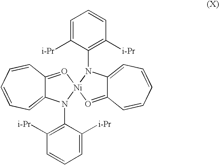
C12=O[Ni]3(N(C4=C([i-Pr])C=CC=C4[i-Pr])C1=CC=CC=C2)O=C1C(=CC=CC=C1)N3C1=C([i-Pr])C=CC=C1[i-Pr]
